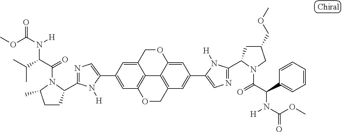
C1=C(C2=CC3=C4C(=C2)COC2=CC(C5=CN=C(C6CC(COC)CN6C(=O)C(C6=CC=CC=C6)N([H])C(OC)=O)N5[H])=CC(=C42)CO3)N([H])C(C2CCC(C)N2C(=O)C(C(C)C)N([H])C(OC)=O)=N1
